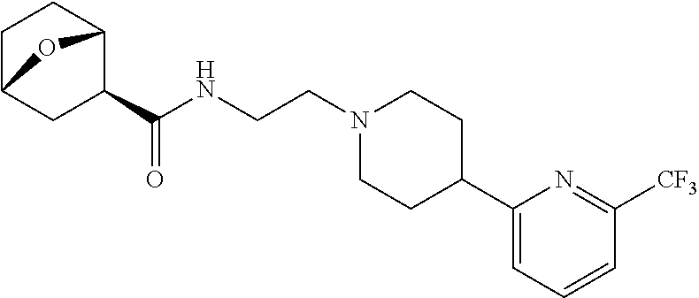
C(NCCN1CCC(C2=CC=CC([CF3])=N2)CC1)(=O)C1CC2CCC1O2
